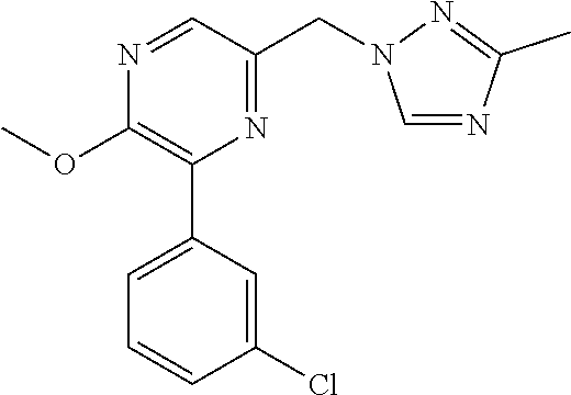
N1=CC(CN2C=NC(C)=N2)=NC(C2=CC=CC(Cl)=C2)=C1OC
